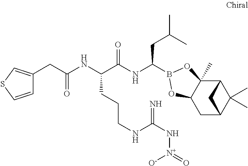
C12C3(C)C(CC(C1(C)C)C2)OB(C(NC(C(NC(CC1=CSC=C1)=O)CCCNC(N[N+]([O-])=O)=N)=O)CC(C)C)O3
